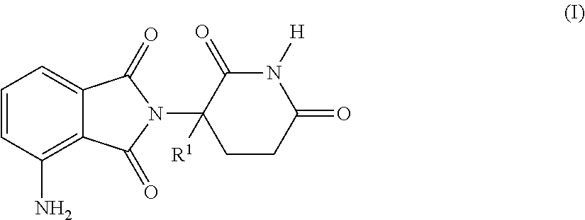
C1=CC(N)=C2C(=C1)C(=O)N(C1([R1])CCC(=O)N([H])C1=O)C2=O
